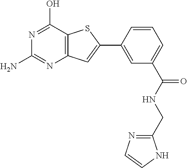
C1(N)=NC2=C(C(O)=N1)SC(C1=CC(C(NCC3=NC=CN3)=O)=CC=C1)=C2
